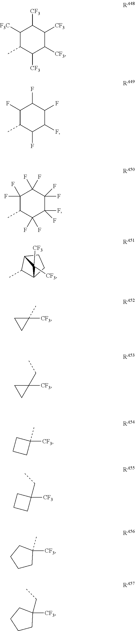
C1([F3C])C(C)C([CF3])C([CF3])C([CF3])C1[CF3].C1(F)C(C)C(F)C(F)C(F)C1F.C1(F)(F)C(C)C(F)(F)C(F)(F)C(F)(F)C1(F)F.CC1C2CCC1C2([CF3])[CF3].C1([CF3])(C)CC1.C1([CF3])(CC)CC1.C1([CF3])(C)CCC1.C1([CF3])(CC)CCC1.C1CC([CF3])(C)CC1.C1CC([CF3])(CC)CC1
